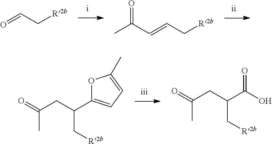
O1C(C(C[R2b])CC(=O)C)=CC=C1C.C(C(C[R2b])CC(=O)C)(=O)O.[R2b]CC=O.[R2b]CC=CC(=O)C
